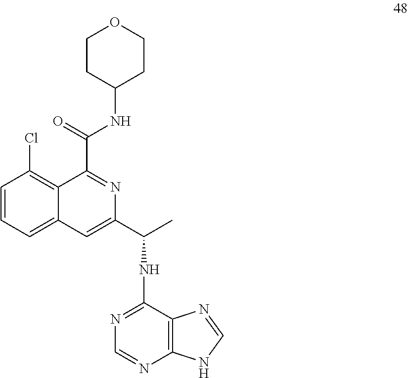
C1=CC=C2C(=C1Cl)C(C(NC1CCOCC1)=O)=NC(C(C)NC1=NC=NC3=C1N=CN3)=C2
